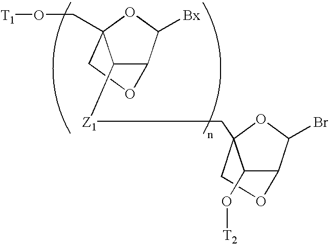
C1([Z1]CC23C(O[T2])C(C(Br)O2)OC3)C2C([Bx])OC1(CO[T1])CO2
